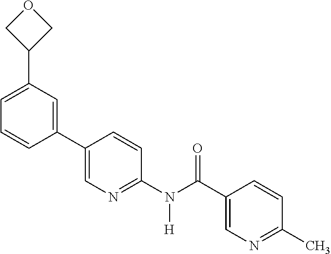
C1(C2=CN=C(N(C(C3=CN=C(C)C=C3)=O)[H])C=C2)=CC(C2COC2)=CC=C1
